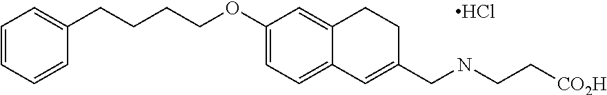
Cl.C(CCCOC1=CC=C2C(=C1)CCC(CNCC[CO2H])=C2)C1=CC=CC=C1
